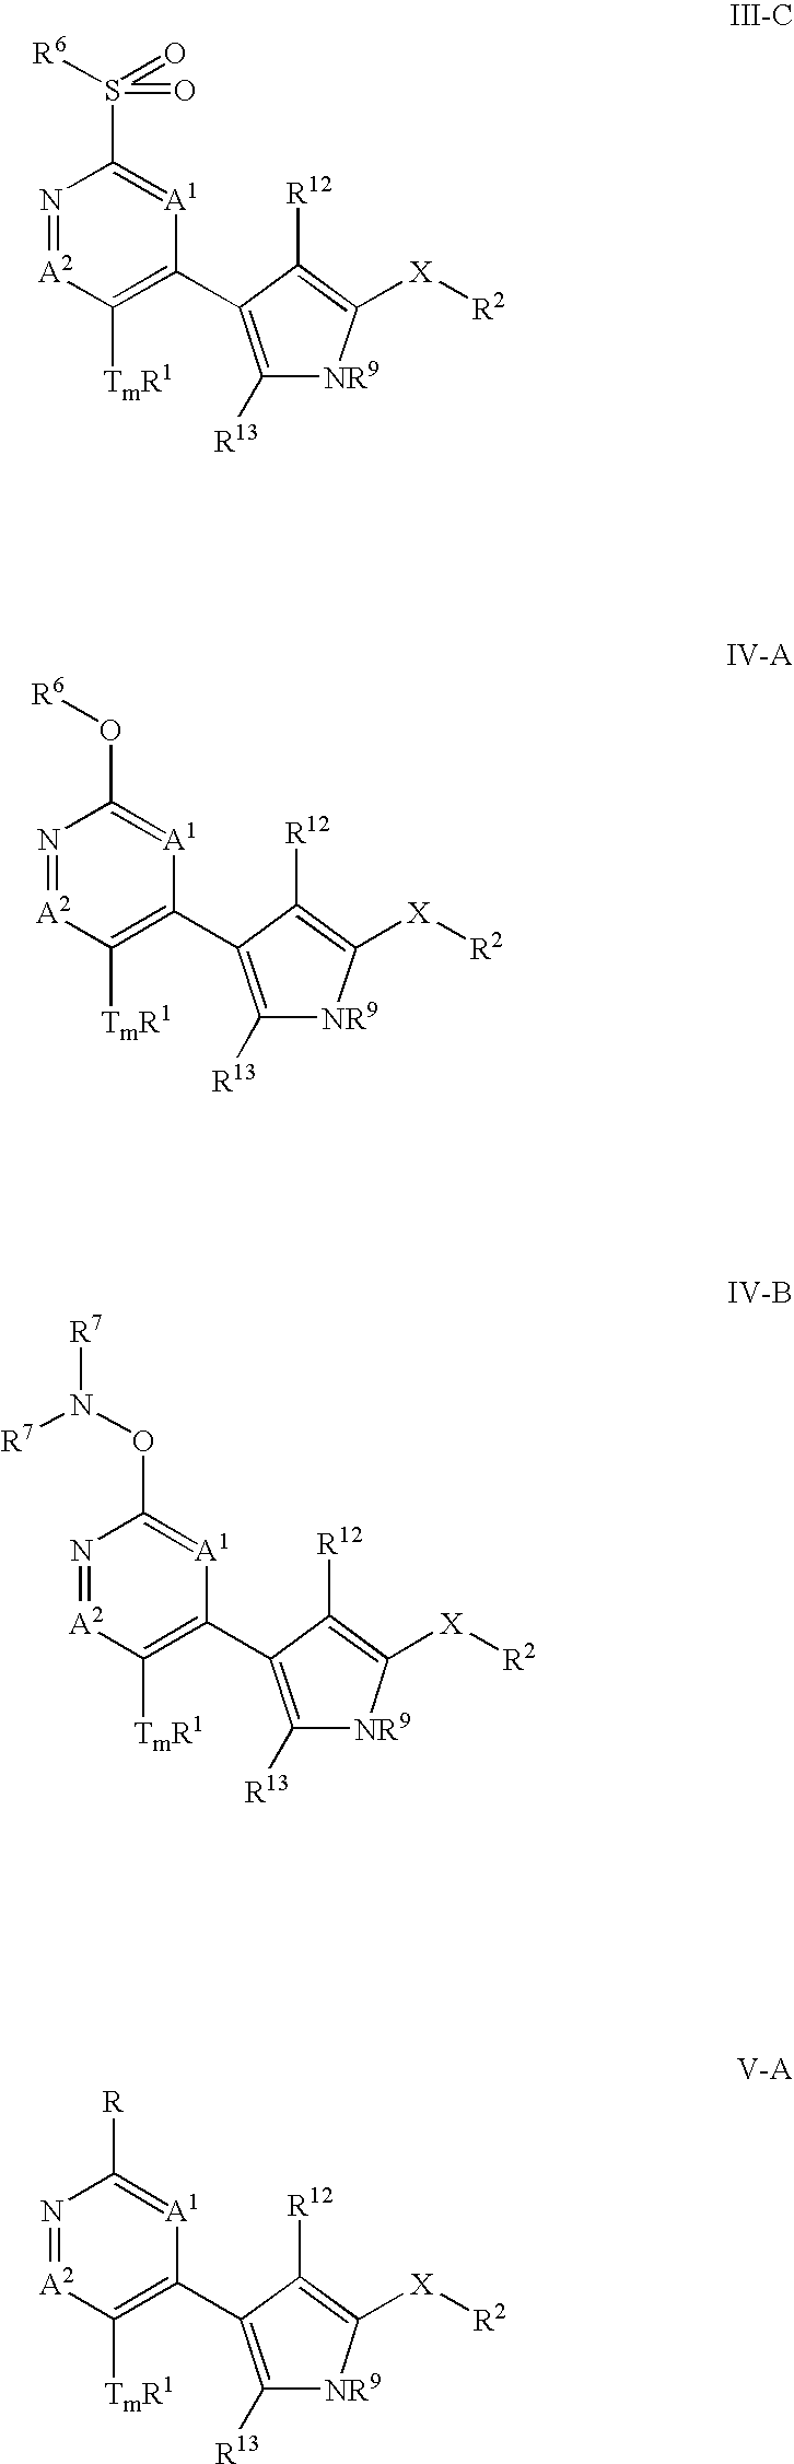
N1=[A2]C([TmR1])=C(C2=C([R13])[NR9]C([X][R2])=C2[R12])[A1]=C1S([R6])(=O)=O.N1=[A2]C([TmR1])=C(C2=C([R13])[NR9]C([X][R2])=C2[R12])[A1]=C1O[R6].N1=[A2]C([TmR1])=C(C2=C([R13])[NR9]C([X][R2])=C2[R12])[A1]=C1ON([R7])[R7].N1=[A2]C([TmR1])=C(C2=C([R13])[NR9]C([X][R2])=C2[R12])[A1]=C1[R]
